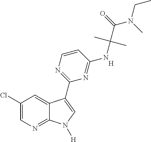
C1(Cl)=CN=C2C(=C1)C(C1=NC=CC(NC(C(N(CC)C)=O)(C)C)=N1)=CN2[H].[H]
